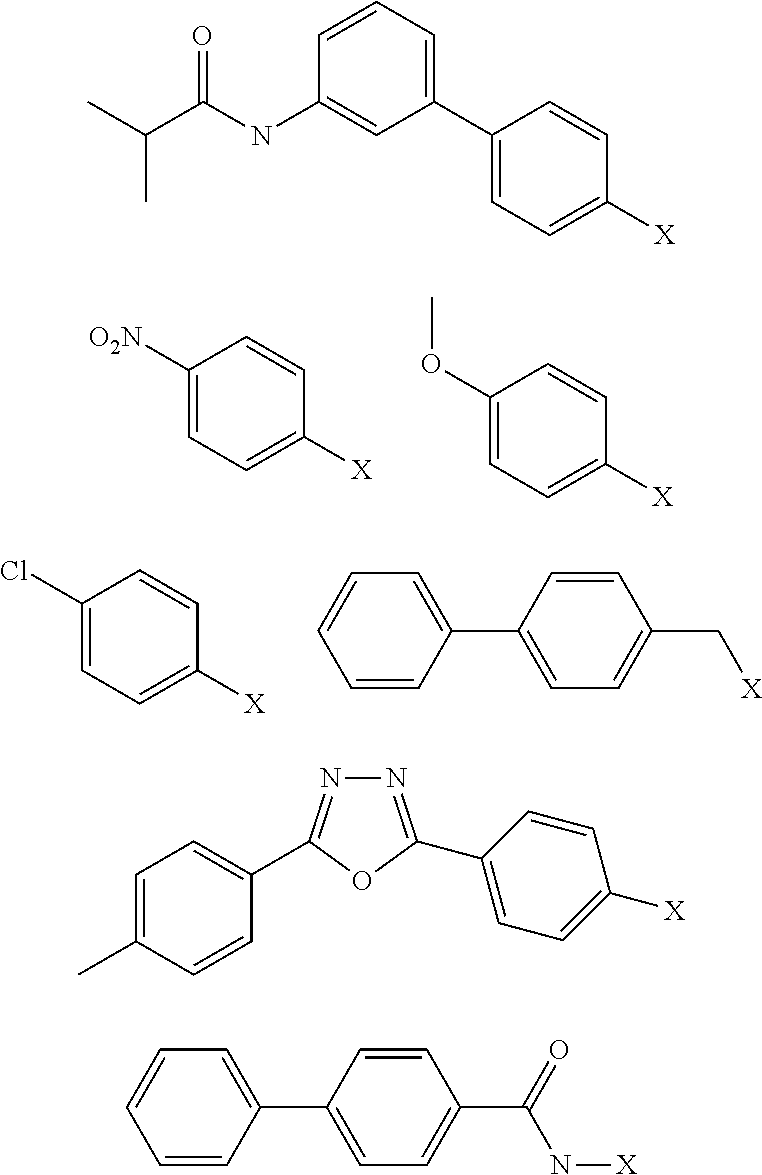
C1([O2N])=CC=C([X])C=C1.C1(OC)=CC=C([X])C=C1.C1(Cl)=CC=C([X])C=C1.C1=CC(C2=CC=C(C[X])C=C2)=CC=C1.CC(C(NC1=CC(C2=CC=C([X])C=C2)=CC=C1)=O)C.C1=C(C)C=CC(C2=NN=C(C3=CC=C([X])C=C3)O2)=C1.C1=CC(C2=CC=C(C(N[X])=O)C=C2)=CC=C1
